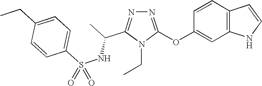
N1=C(OC2=CC3=C(C=C2)C=CN3)N(CC)C(C(NS(C2=CC=C(CC)C=C2)(=O)=O)C)=N1
